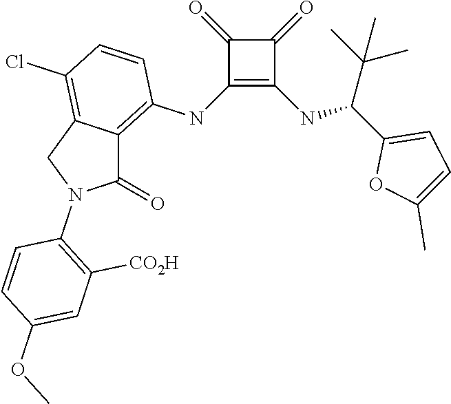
C1(NC2=C3C(=C(Cl)C=C2)CN(C2=C([CO2H])C=C(OC)C=C2)C3=O)=C(NC(C2=CC=C(C)O2)C(C)(C)C)C(=O)C1=O
